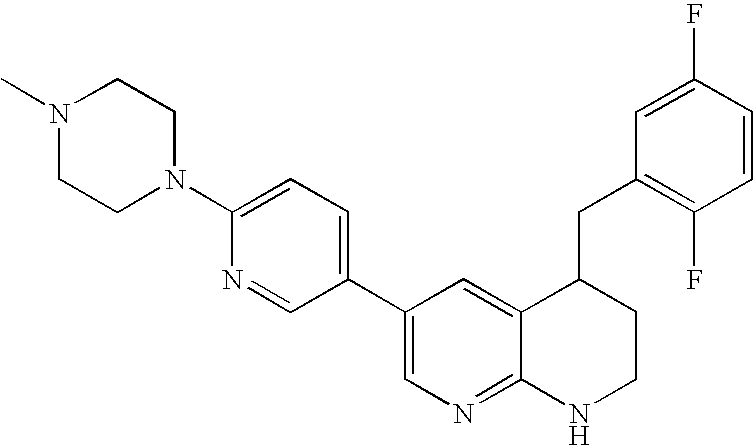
N1(C)CCN(C2=CC=C(C3=CN=C4C(=C3)C(CC3=C(F)C=CC(F)=C3)CCN4)C=N2)CC1
